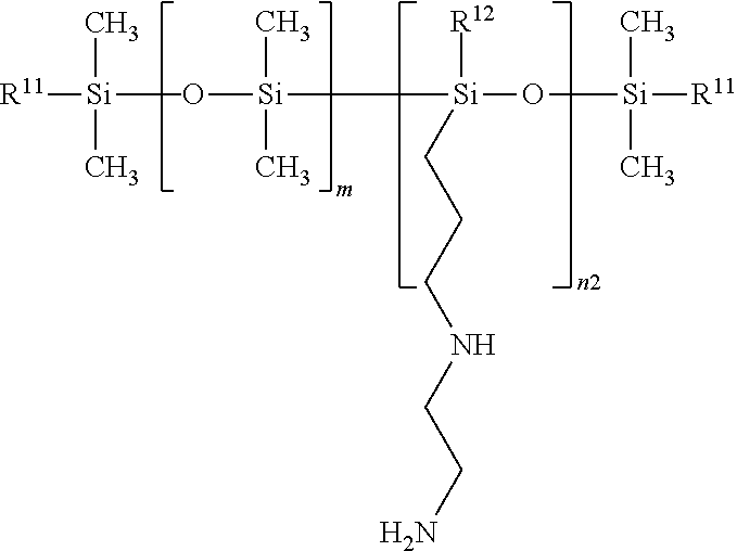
[R11][Si](O[Si]([Si](O[Si]([R11])(C)C)([R12])CCCNCCN)(C)C)(C)(C)C
